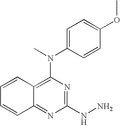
C1=CC2=C(N(C)C3=CC=C(OC)C=C3)N=C(NN)N=C2C=C1
